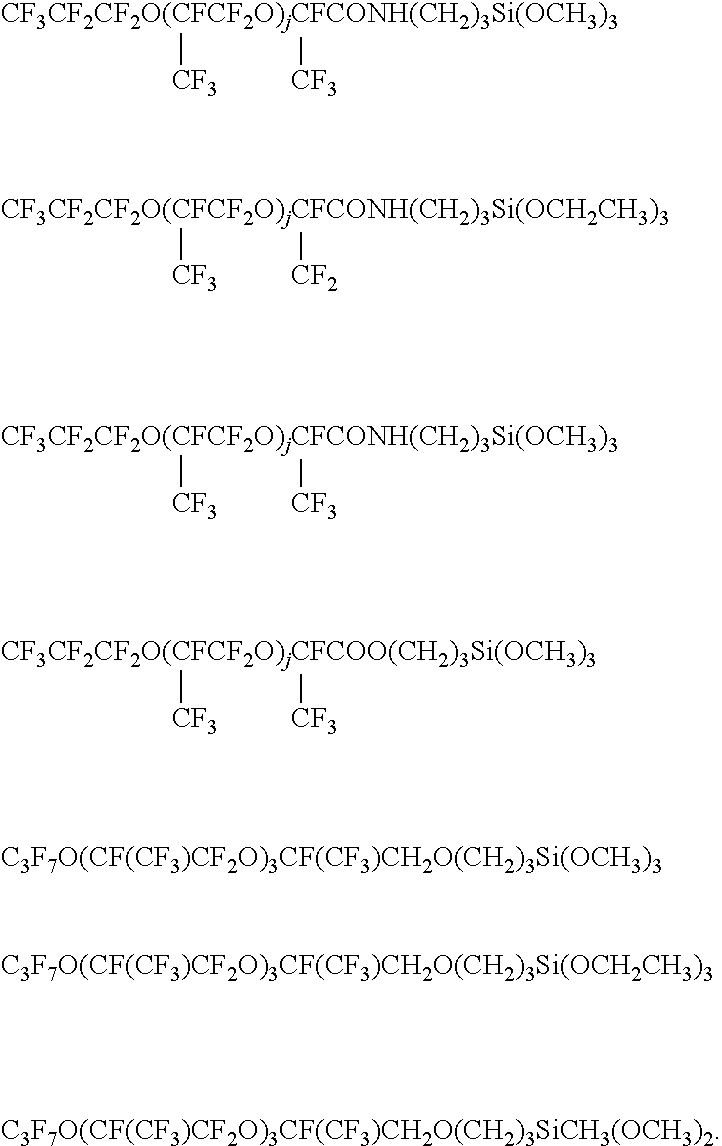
[CF3CF2CF2O(CFCF2O)jCFCONH(CH2)3Si(OCH3)3]([CF3])[CF3].[CF3CF2CF2O(CFCF2O)jCFCONH(CH2)3Si(OCH2CH3)3]([CF3])[CF2].[CF3CF2CF2O(CFCF2O)jCFCONH(CH2)3Si(OCH3)3]([CF3])[CF3].[CF3CF2CF2O(CFCF2O)jCFCOO(CH2)3Si(OCH3)3]([CF3])[CF3].[C3F7O(CF(CF3)CF2O)3CF(CF3)CH2O(CH2)3Si(OCH3)3].[C3F7O(CF(CF3)CF2O)3CF(CF3)CH2O(CH2)3Si(OCH2CH3)3].[C3F7O(CF(CF3)CF2O)3CF(CF3)CH2O(CH2)3SiCH3(OCH3)2]
